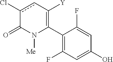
C1(C2=C([Y])cc(Cl)C(=O)N2[Me])=C(F)C=C(O)C=C1F
